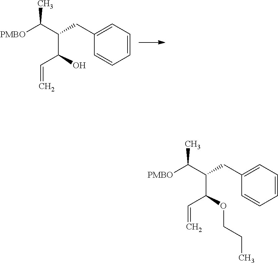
CC(C(C(O)C=C)CC1=CC=CC=C1)[PMBO].CC(C(C(OCCC)C=C)CC1=CC=CC=C1)[PMBO]
